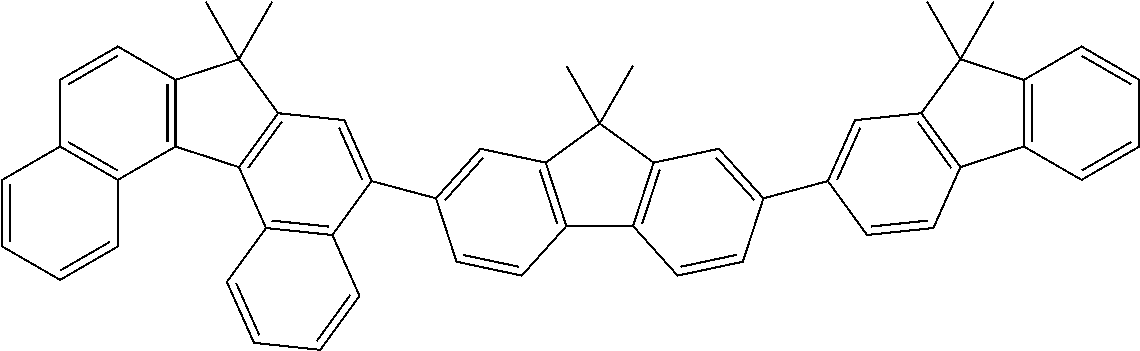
C12=C(C(C)(C)C3=C1C=CC(C1=CC4=C(C5=C(C4(C)C)C=CC=C5)C=C1)=C3)C=C(C1=CC3=C(C4=C(C3(C)C)C=CC3=C4C=CC=C3)C3=C1C=CC=C3)C=C2
